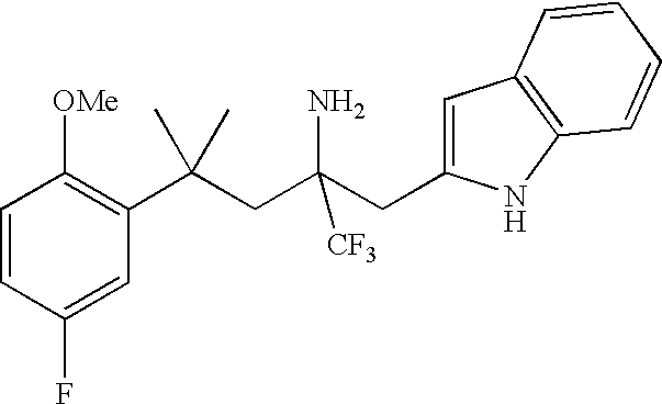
C1=CC(F)=CC(C(CC(CC2=CC3=C(N2)C=CC=C3)(N)[CF3])(C)C)=C1[OMe]
